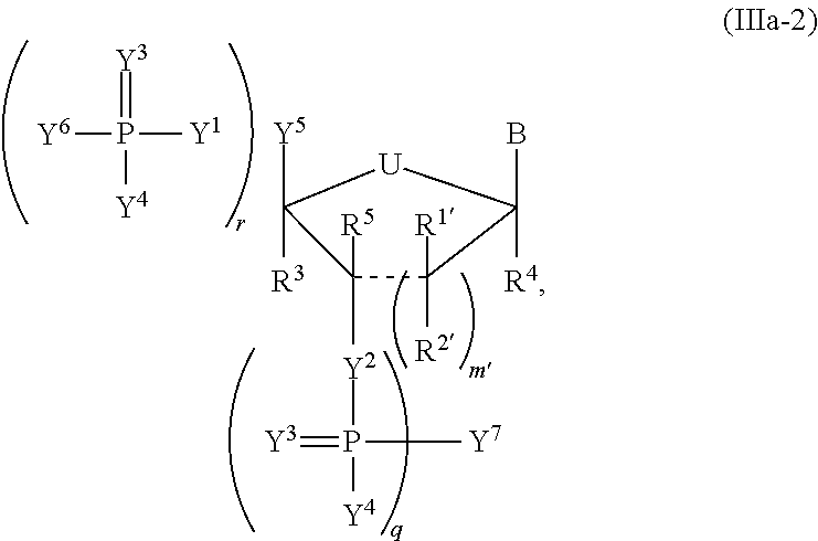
C1([R1])([R2])C(B)([R4])[U]C([Y5])([R3])C1([Y2]P([Y4])(=[Y3])[Y7])[R5].[Y1]P(=[Y3])([Y6])[Y4]
